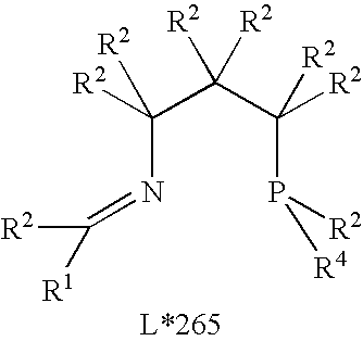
C(N=C([R2])[R1])(C(C(P([R2])[R4])([R2])[R2])([R2])[R2])([R2])[R2]
